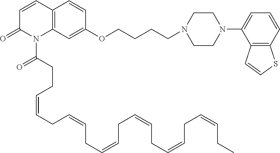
C1=CC2=C(N(C(CCC=CCC=CCC=CCC=CCC=CCC=CCC)=O)C1=O)C=C(OCCCCN1CCN(C3=CC=CC4=C3C=CS4)CC1)C=C2
